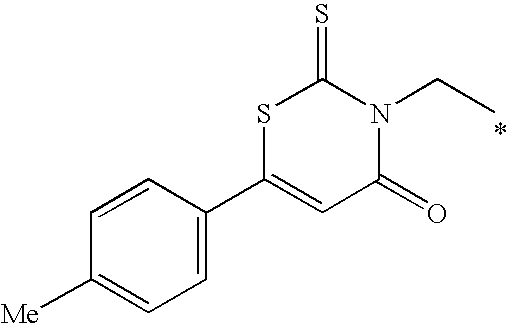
C1=CC(C2=CC(=O)N(CC)C(=S)S2)=CC=C1[Me]
